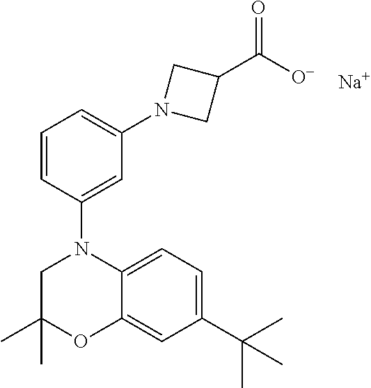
C1(C)(C)CN(C2=CC(N3CC(C([O-])=O)C3)=CC=C2)C2=CC=C(C(C)(C)C)C=C2O1.[Na]
